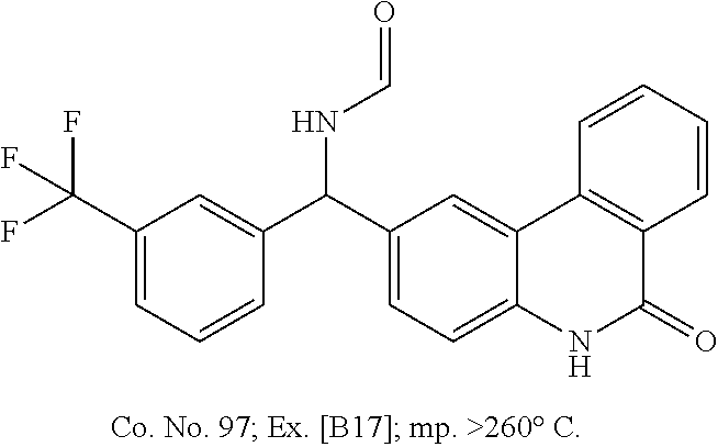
FC(C1=CC=CC(C(C2=CC=C3C(=C2)C2=C(C=CC=C2)C(=O)N3)NC=O)=C1)(F)F
